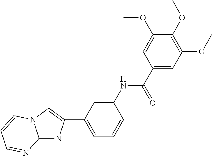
C1=C(NC(C2=CC(OC)=C(OC)C(OC)=C2)=O)C=CC=C1C1=CN2C(=N1)N=CC=C2
